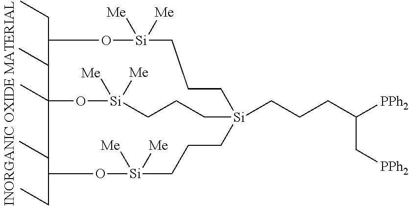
C1(CC)O[Si]([Me])([Me])CCC[Si]2(CCCC([PPh2])C[PPh2])CCC[Si]([Me])([Me])OC1(C)C(CC)O[Si]([Me])([Me])CCC2
